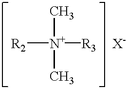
C[N+]([R2])([R3])C.[X-]
